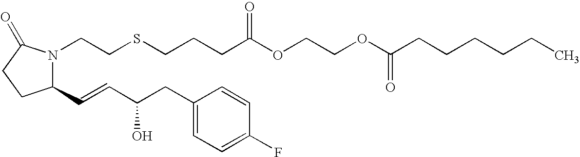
C1(C=CC(CC2=CC=C(F)C=C2)O)N(CCSCCCC(OCCOC(CCCCCC)=O)=O)C(=O)CC1
